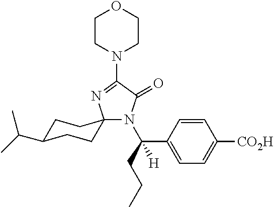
N1(C2=NC3(N(C(CCC)(C4=CC=C([CO2H])C=C4)[H])C2=O)CCC(C(C)C)CC3)CCOCC1
